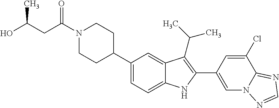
C(N1CCC(C2=CC=C3C(=C2)C(C(C)C)=C(C2=CN4C(=NC=N4)C(Cl)=C2)N3)CC1)(CC(O)C)=O
